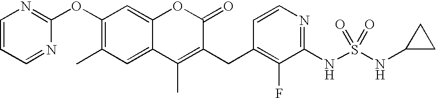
C1=CC=NC(OC2=C(C)C=C3C(=C2)OC(=O)C(CC2=C(F)C(NS(NC4CC4)(=O)=O)=NC=C2)=C3C)=N1
